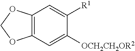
C12=C(C=C([OCH2CH2OR2])C([R1])=C1)OCO2
